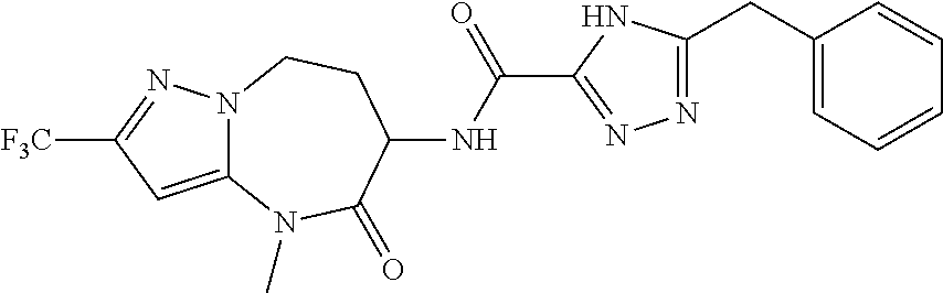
N12C(=CC([F3C])=N1)N(C)C(=O)C(NC(C1=NN=C(CC3=CC=CC=C3)N1)=O)CC2
